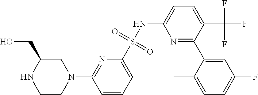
C1CN(C2=NC(S(NC3=CC=C(C(F)(F)F)C(C4=CC(F)=CC=C4C)=N3)(=O)=O)=CC=C2)CC(CO)N1
